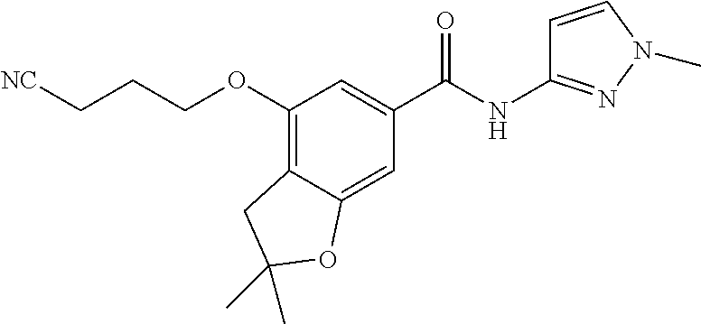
C(COC1=C2C(=CC(C(NC3=NN(C)C=C3)=O)=C1)OC(C)(C)C2)C[NC]
